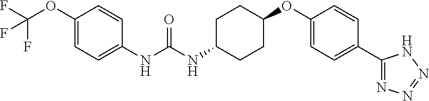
C1(OC(F)(F)F)=CC=C(NC(NC2CCC(OC3=CC=C(C4=NN=NN4)C=C3)CC2)=O)C=C1
